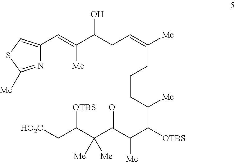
N1=C([Me])SC=C1C=C(C(CC=C([Me])CCCC(C([OTBS])C(C(C(C(C[HO2C])[OTBS])([Me])[Me])=O)[Me])[Me])O)[Me]
